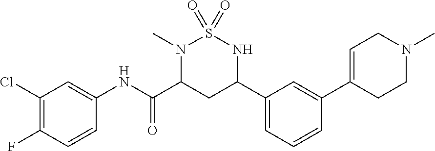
C1(Cl)=C(F)C=CC(NC(C2CC(C3=CC=CC(C4=CCN(C)CC4)=C3)NS(=O)(=O)N2C)=O)=C1
